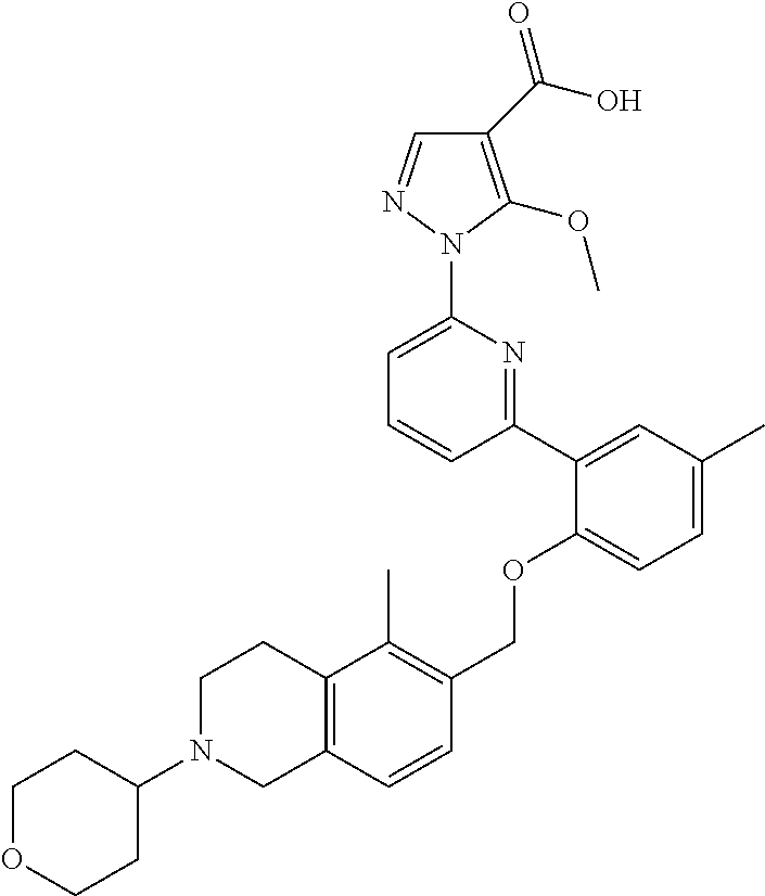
C1(C(O)=O)=C(OC)N(C2=CC=CC(C3=CC(C)=CC=C3OCC3=C(C)C4=C(C=C3)CN(C3CCOCC3)CC4)=N2)N=C1
